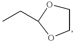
C1OC(CC)OC1
